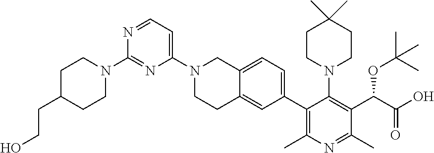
N1=CC=C(N2CCC3=CC(C4=C(C)N=C(C)C(C(OC(C)(C)C)C(=O)O)=C4N4CCC(C)(C)CC4)=CC=C3C2)N=C1N1CCC(CCO)CC1
